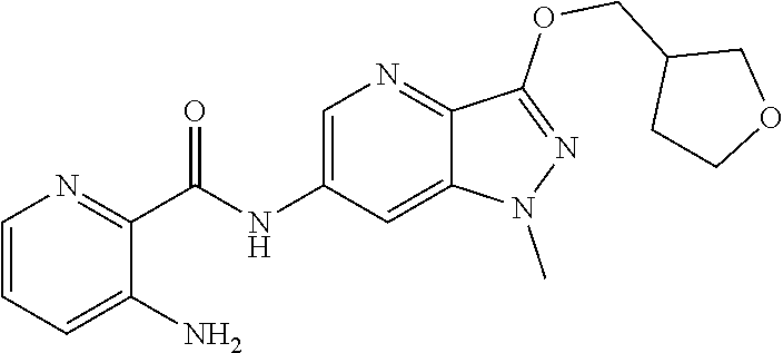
C1=CC=C(N)C(C(NC2=CN=C3C(=C2)N(C)N=C3OCC2CCOC2)=O)=N1
